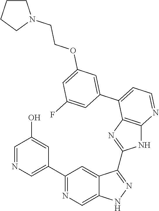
C1(C2=NC=C3C(=C2)C(C2=NC4=C(N2)N=CC=C4C2=CC(OCCN4CCCC4)=CC(F)=C2)=NN3)=CN=CC(O)=C1
